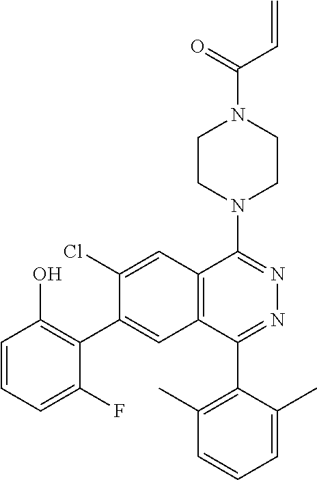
C=CC(N1CCN(C2=NN=C(C3=C(C)C=CC=C3C)C3=C2C=C(Cl)C(C2=C(O)C=CC=C2F)=C3)CC1)=O
